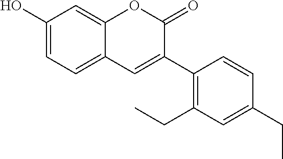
C1(O)=CC=C2C(=C1)OC(=O)C(C1=C(CC)C=C(CC)C=C1)=C2
